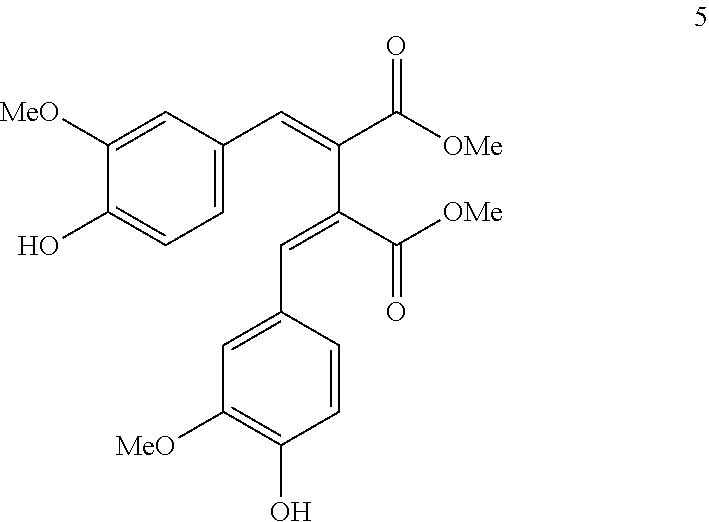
C1=C(C=C(C(=O)[OMe])C(C(=O)[OMe])=CC2=CC([MeO])=C(O)C=C2)C=C([MeO])C(O)=C1
